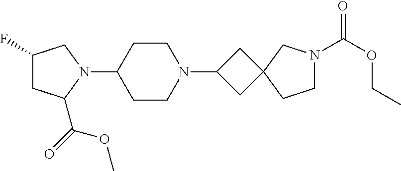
C1(F)CC(C(OC)=O)N(C2CCN(C3CC4(C3)CCN(C(OCC)=O)C4)CC2)C1
